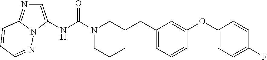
N1(C(NC2=CN=C3N2N=CC=C3)=O)CCCC(CC2=CC=CC(OC3=CC=C(F)C=C3)=C2)C1
